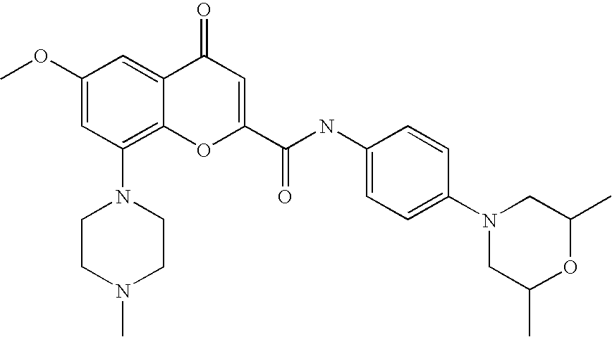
C1(OC)=CC(N2CCN(C)CC2)=C2C(=C1)C(=O)C=C(C(=O)NC1=CC=C(N3CC(C)OC(C)C3)C=C1)O2
